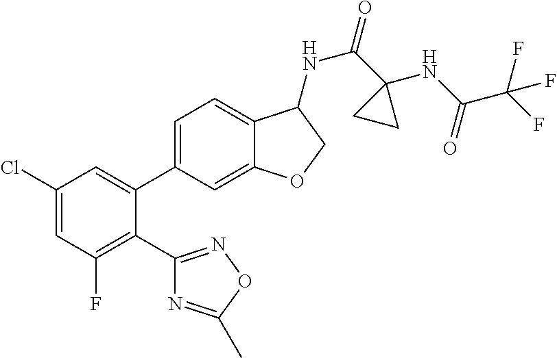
C1(Cl)=CC(F)=C(C2=NOC(C)=N2)C(C2=CC=C3C(=C2)OCC3NC(C2(NC(C(F)(F)F)=O)CC2)=O)=C1
